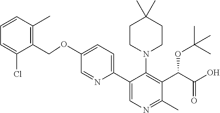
C(C1=C(C)C=CC=C1Cl)OC1=CC=C(C2=CN=C(C)C(C(C(O)=O)OC(C)(C)C)=C2N2CCC(C)(C)CC2)N=C1
